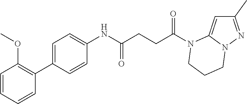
C1(C)=NN2C(=C1)N(C(CCC(NC1=CC=C(C3=C(OC)C=CC=C3)C=C1)=O)=O)CCC2
